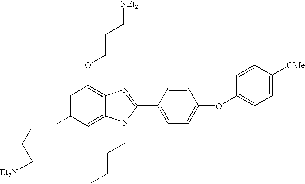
C1=C(OCCC[Et2N])C=C2C(=C1OCCC[NEt2])N=C(C1=CC=C(OC3=CC=C([OMe])C=C3)C=C1)N2CCCC
